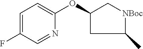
C1=C(F)C=NC(OC2CC(C)[NBoc]C2)=C1
